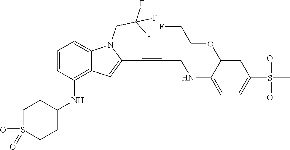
C1=C(NCC#CC2=CC3=C(NC4CCS(=O)(=O)CC4)C=CC=C3N2CC(F)(F)F)C(OCCF)=CC(S(C)(=O)=O)=C1
